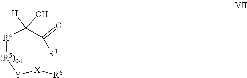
[(R5)0-1]([R4]C(C([R1])=O)(O)[H])[Y][X][R6]
